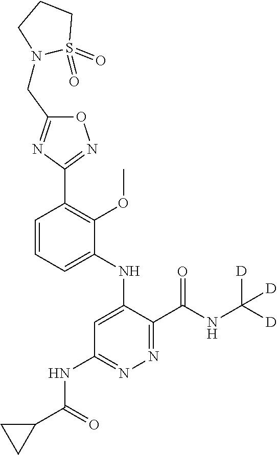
C1=CC=C(NC2=CC(NC(C3CC3)=O)=NN=C2C(NC([D])([D])[D])=O)C(OC)=C1C1=NOC(CN2S(=O)(=O)CCC2)=N1
